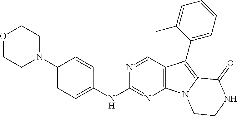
N1=CC2=C(N=C1NC1=CC=C(N3CCOCC3)C=C1)N1C(=C2C2=CC=CC=C2C)C(=O)NCC1
